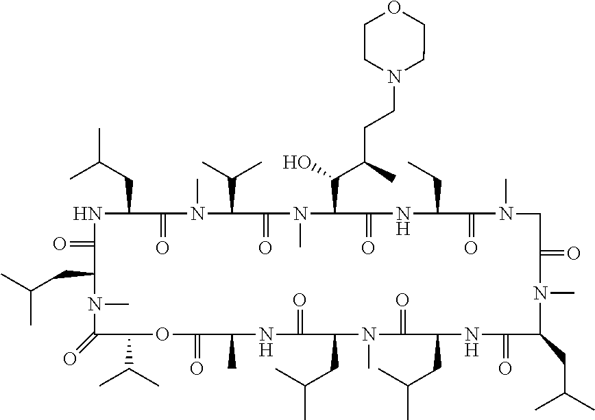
N1C(CC(C)C)C(=O)N(C)C(C(C)C)C(=O)N(C)C(C(C(CCN2CCOCC2)C)O)C(=O)NC(CC)C(=O)N(C)CC(=O)N(C)C(CC(C)C)C(=O)NC(CC(C)C)C(=O)N(C)C(CC(C)C)C(=O)NC(C)C(=O)OC(C(C)C)C(=O)N(C)C(CC(C)C)C1=O
